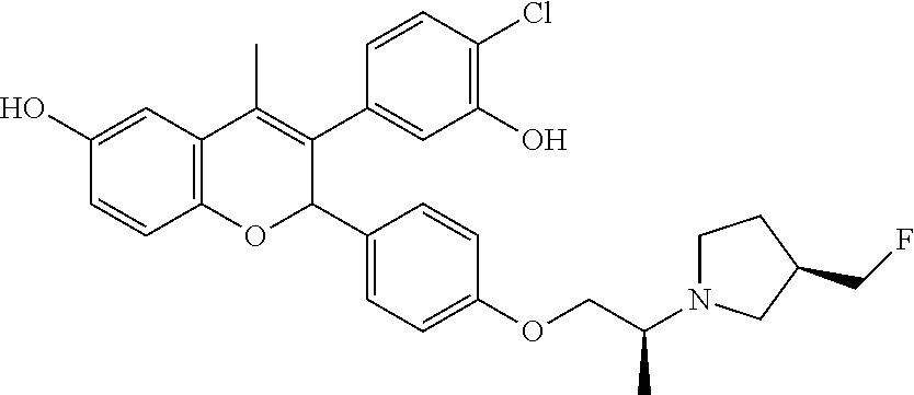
C12=C(C=C(O)C=C1)C(C)=C(C1=CC(O)=C(Cl)C=C1)C(C1=CC=C(OCC(N3CCC(CF)C3)C)C=C1)O2
